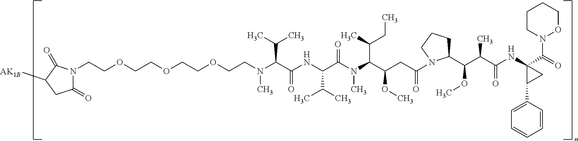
C(C(NC(C(C)C)C(N(C)C(C(C)CC)C(CC(=O)N1C(C(C(C(=O)NC2(C(N3OCCCC3)=O)C(C3=CC=CC=C3)C2)C)OC)CCC1)OC)=O)=O)(C(C)C)N(C)CCOCCOCCOCCN1C(=O)CC([AK1B])C1=O
